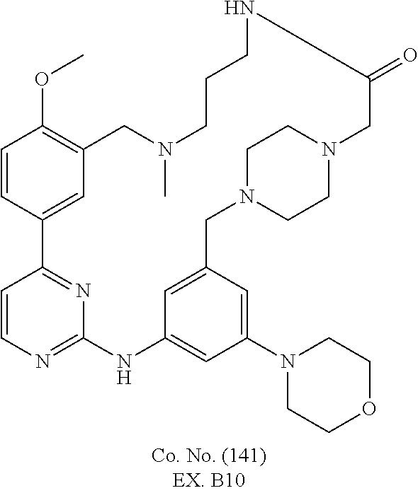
C1=CC2=NC(=N1)NC1=CC(N3CCOCC3)=CC(=C1)CN1CCN(CC1)CC(=O)NCCCN(C)CC1=C(OC)C=CC2=C1
